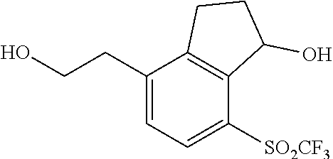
C1(CCO)=CC=C([SO2CF3])C2=C1CCC2O
